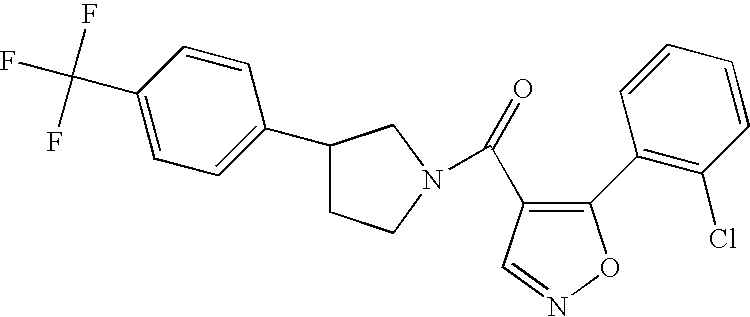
O=C(C1=C(C2=C(Cl)C=CC=C2)ON=C1)N1CCC(C2=CC=C(C(F)(F)F)C=C2)C1
